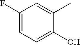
C1(F)=CC=C(O)C(C)=C1
